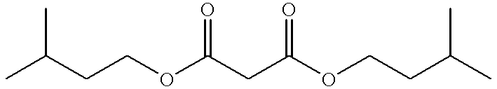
CC(CCOC(CC(OCCC(C)C)=O)=O)C
